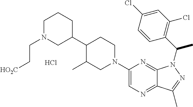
C1(N2CCC(C3CCCN(CC[HO2C])C3)C(C)C2)=CN=C2C(=N1)N(C(C1=C(Cl)C=C(Cl)C=C1)C)N=C2C.Cl
